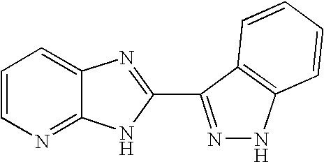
N1=C2C(=CC=C1)N=C(C1=NNC3=C1C=CC=C3)N2
